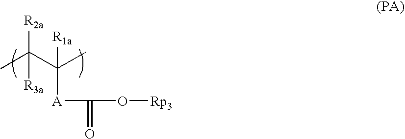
CC(C(C)([R1a])[A]C(=O)O[Rp3])([R2a])[R3a]
